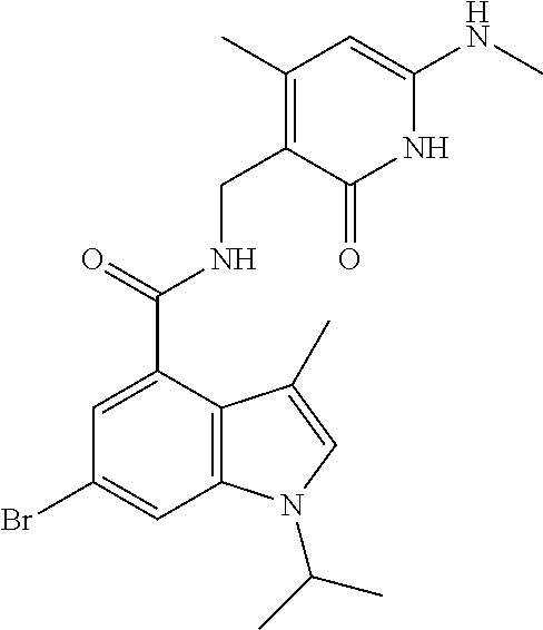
C1(Br)=CC2=C(C(C(=O)NCC3=C(C)C=C(NC)NC3=O)=C1)C(C)=CN2C(C)C
